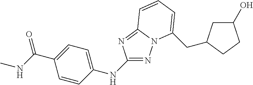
N1=C(NC2=CC=C(C(NC)=O)C=C2)N=C2N1C(CC1CC(O)CC1)=CC=C2
